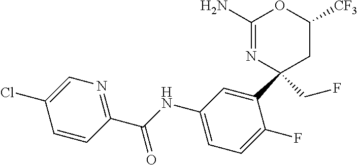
C1(N)=NC(C2=CC(NC(C3=NC=C(Cl)C=C3)=O)=CC=C2F)(CF)CC([CF3])O1
